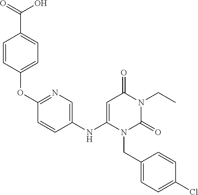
C1(NC2=CC(=O)N(CC)C(=O)N2CC2=CC=C(Cl)C=C2)=CN=C(OC2=CC=C(C(=O)O)C=C2)C=C1
